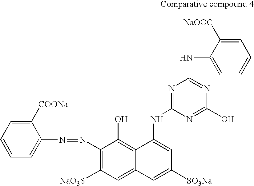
C1=CC=C(N=NC2=C([NaO3S])C=C3C(=C2O)C(NC2=NC(NC4=CC=CC=C4[NaOOC])=NC(O)=N2)=CC([SO3Na])=C3)C([COONa])=C1
